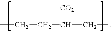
CCCC([CO2-])CC
